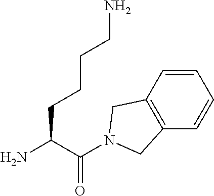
NC(C(N1CC2=C(C1)C=CC=C2)=O)CCCCN
